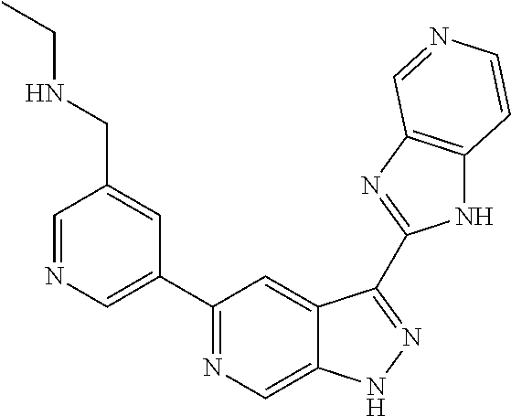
C1=NC=C(C2=NC=C3C(=C2)C(C2=NC4=C(N2)C=CN=C4)=NN3)C=C1CNCC
